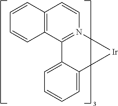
C12=C(C3=N(C=C1)[Ir]C1=CC=CC=C31)C=CC=C2
